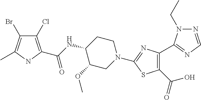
C1(Cl)=C(C(NC2C(OC)CN(C3=NC(C4=NC=NN4CC)=C(C(O)=O)S3)CC2)=O)NC(C)=C1Br
